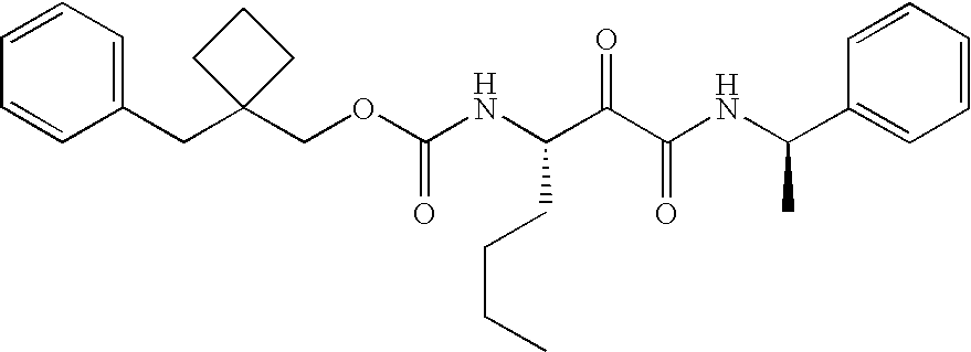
C1(CC2(COC(NC(C(C(NC(C3=CC=CC=C3)C)=O)=O)CCCC)=O)CCC2)=CC=CC=C1
